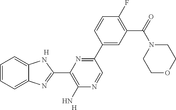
C1=CC=C2C(=C1)NC(C1=C(N)N=CC(C3=CC(C(N4CCOCC4)=O)=C(F)C=C3)=N1)=N2.[H].[H]
